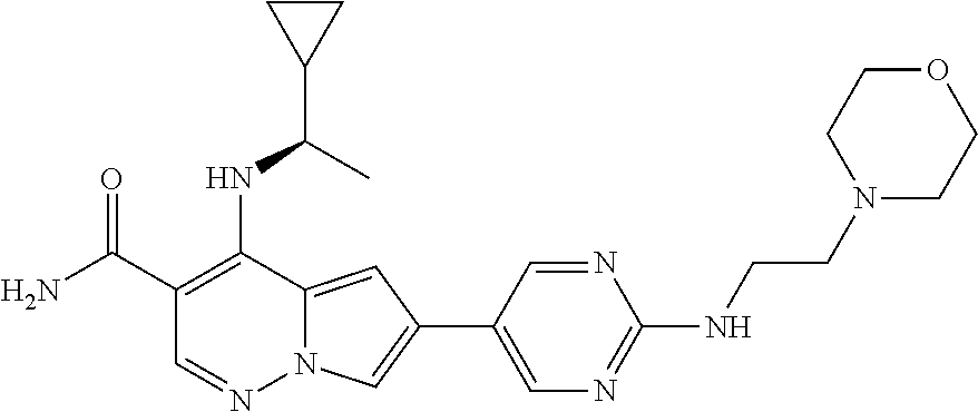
C1(C(N)=O)=C(NC(C2CC2)C)C2=CC(C3=CN=C(NCCN4CCOCC4)N=C3)=CN2N=C1
